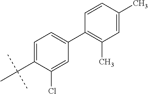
C1(C2=C(C)C=C(C)C=C2)=CC=C(C(C)(C)C)C(Cl)=C1
